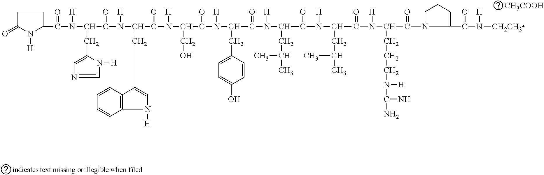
[CH3COOH].C1C(=O)N([H])C(C(=O)N([H])C(CC2=CN=CN2[H])C(=O)N([H])C(CC2=CN([H])C3=C2C=CC=C3)C(=O)N([H])C(CO)C(=O)N([H])C(CC2=CC=C(O)C=C2)C(=O)N([H])C(CC(C)C)C(=O)N([H])C(CC(C)C)C(N(C(C(=O)N2CCCC2C(=O)N([H])[CH2CH3])CCCN(C(N)=N)[H])[H])=O)C1
